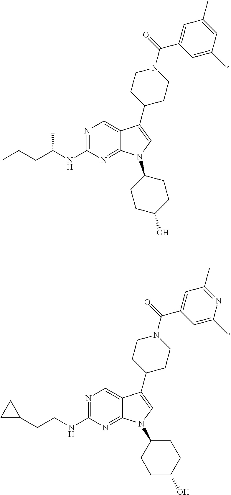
N1=C(NCCC2CC2)N=C2C(=C1)C(C1CCN(C(=O)C3=CC(C)=NC(C)=C3)CC1)=CN2C1CCC(O)CC1.N1=C(NC(CCC)C)N=C2C(=C1)C(C1CCN(C(=O)C3=CC(C)=CC(C)=C3)CC1)=CN2C1CCC(O)CC1
